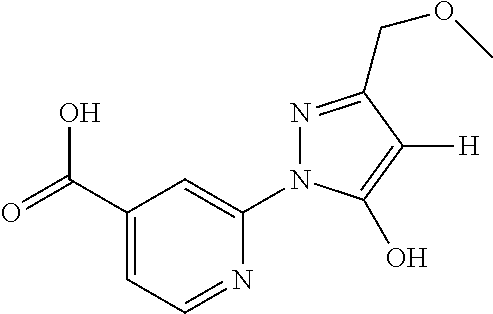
C1(C(=O)O)=CC=NC(N2N=C(COC)C([H])=C2O)=C1
